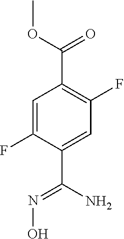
C1=C(F)C(C(N)=NO)=CC(F)=C1C(OC)=O
